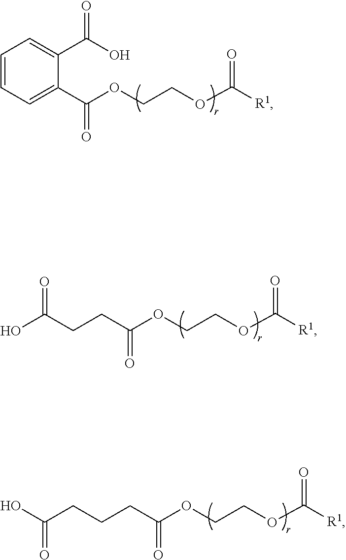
C1(C(OCCOC([R1])=O)=O)=CC=CC=C1C(O)=O.C(CCC(OCCOC([R1])=O)=O)(O)=O.C(CCC(OCCOC([R1])=O)=O)C(O)=O
